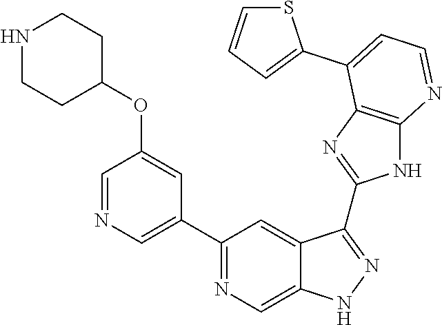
C1(C2=NC=C3C(=C2)C(C2=NC4=C(N2)N=CC=C4C2=CC=CS2)=NN3)=CN=CC(OC2CCNCC2)=C1
